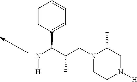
N(C(C(CN1CCN([H])CC1C)C)C1=CC=CC=C1)[H]
